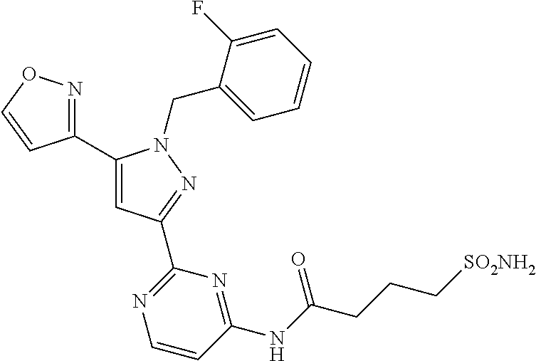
C1(C2=NOC=C2)=CC(C2=NC=CC(NC(CCC[SO2NH2])=O)=N2)=NN1CC1=CC=CC=C1F
